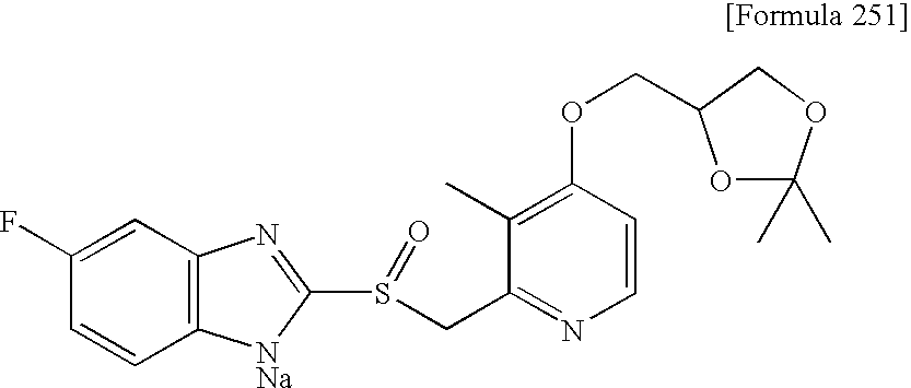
C(OC1=C(C)C(CS(=O)C2=NC3=C(C=CC(F)=C3)[NNa]2)=NC=C1)C1OC(C)(C)OC1
